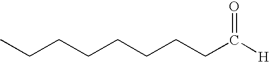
CCCCCCCCC([H])=O
